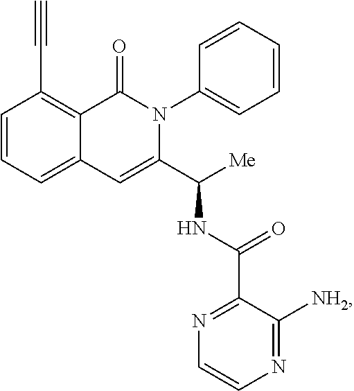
C1=CC=C2C(=C1C#C)C(=O)N(C1=CC=CC=C1)C(C([Me])NC(C1=NC=CN=C1[NH2])=O)=C2
